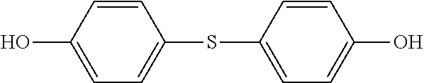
C1=C(O)C=CC(SC2=CC=C(O)C=C2)=C1
